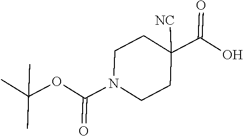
C1N(C(OC(C)(C)C)=O)CCC(C(O)=O)([NC])C1
